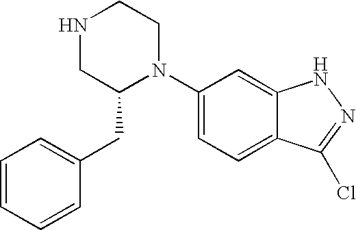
C1=CC=CC(CC2N(C3=CC=C4C(=C3)NN=C4Cl)CCNC2)=C1
